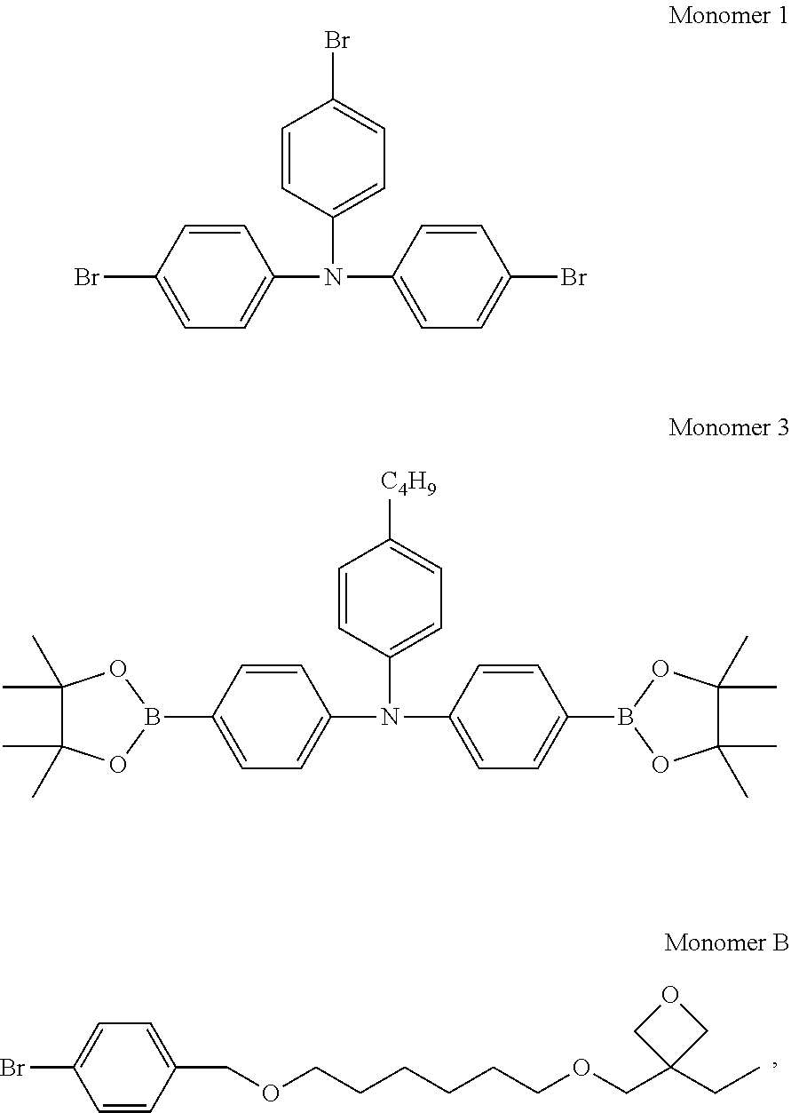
C1=CC(COCCCCCCOCC2(CC)COC2)=CC=C1Br.C1=CC(N(C2=CC=C(Br)C=C2)C2=CC=C(Br)C=C2)=CC=C1Br.C1=CC(N(C2=CC=C(B3OC(C)(C)C(C)(C)O3)C=C2)C2=CC=C(B3OC(C)(C)C(C)(C)O3)C=C2)=CC=C1[C4H9]
